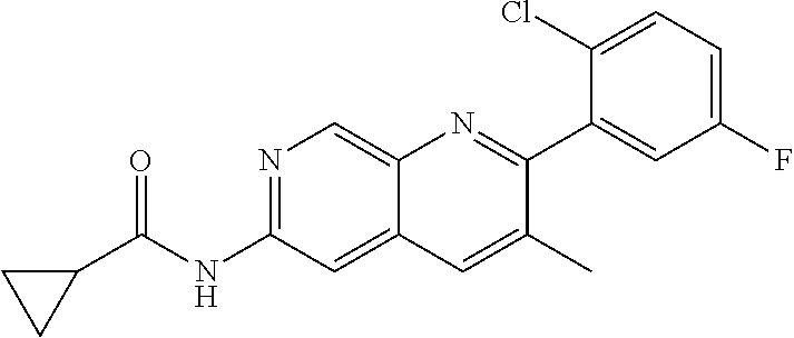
N1=C(NC(C2CC2)=O)C=C2C(=C1)N=C(C1=CC(F)=CC=C1Cl)C(C)=C2
